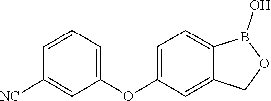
C1=CC=C(OC2=CC=C3C(=C2)COB3O)C=C1[NC]
